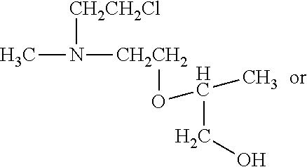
CN([CH2CH2]OC(C)CO)[CH2CH2Cl]
